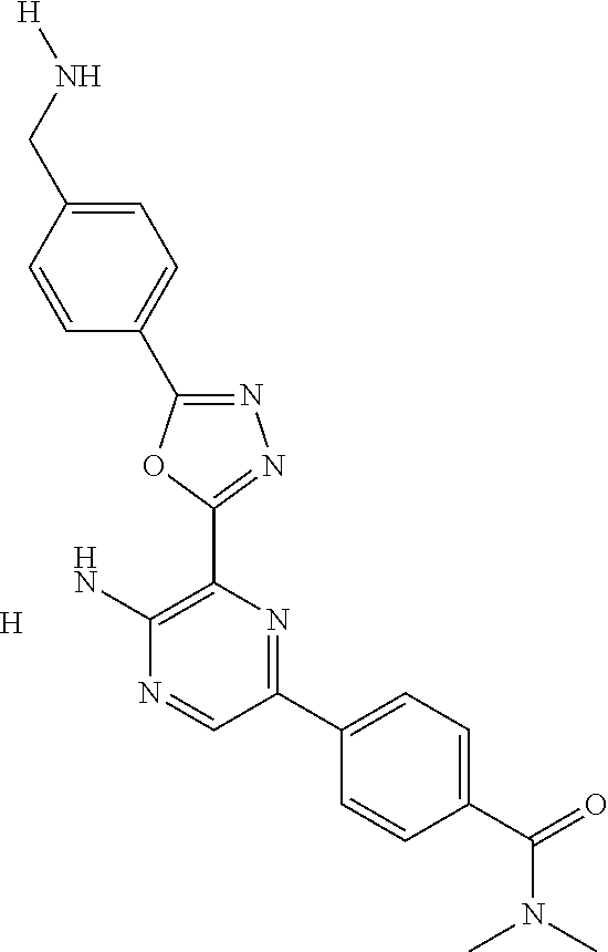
[H].NC1=C(C2=NN=C(C3=CC=C(CN[H])C=C3)O2)N=C(C2=CC=C(C(=O)N(C)C)C=C2)C=N1
